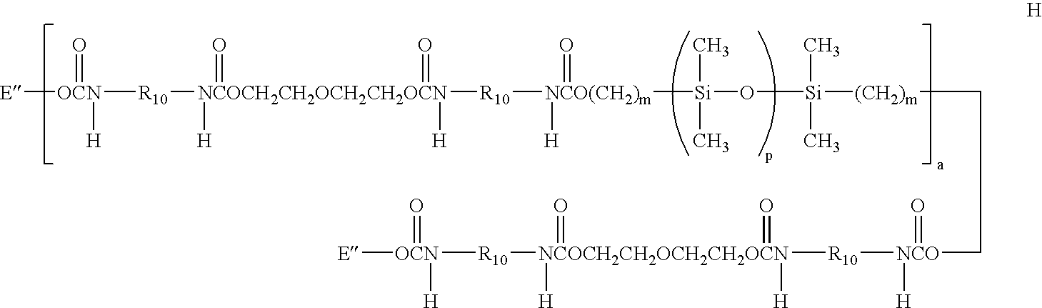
[E][OCN]([H])(=O)[R10][NCOCH2CH2OCH2CH2OCN]([H])([H])(=O)(=O)[R10][NCO(CH2)m]([Si](O[Si](C)(C)[(CH2)m]CC[NCO]([H])(=O)[R10][NCOCH2CH2OCH2CH2OCN](=O)([H])(=O)([H])[R10][OCN]([H])(=O)[E])(C)C)([H])=O
